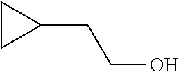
C1CC1CCO
